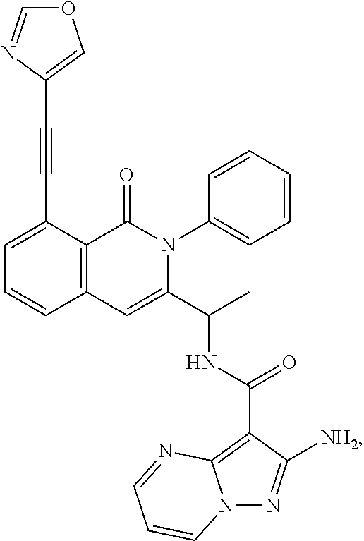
C1=C(C#CC2=COC=N2)C2=C(C=C1)C=C(C(C)NC(C1=C3N(N=C1[NH2])C=CC=N3)=O)N(C1=CC=CC=C1)C2=O
